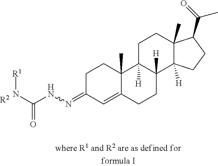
C1=C2C(C)(CCC1=NNC(=O)N[R1])C1([H])C([H])(CC2)C2([H])C(C)(CC1)C(C(C)=O)CC2.[R2]
